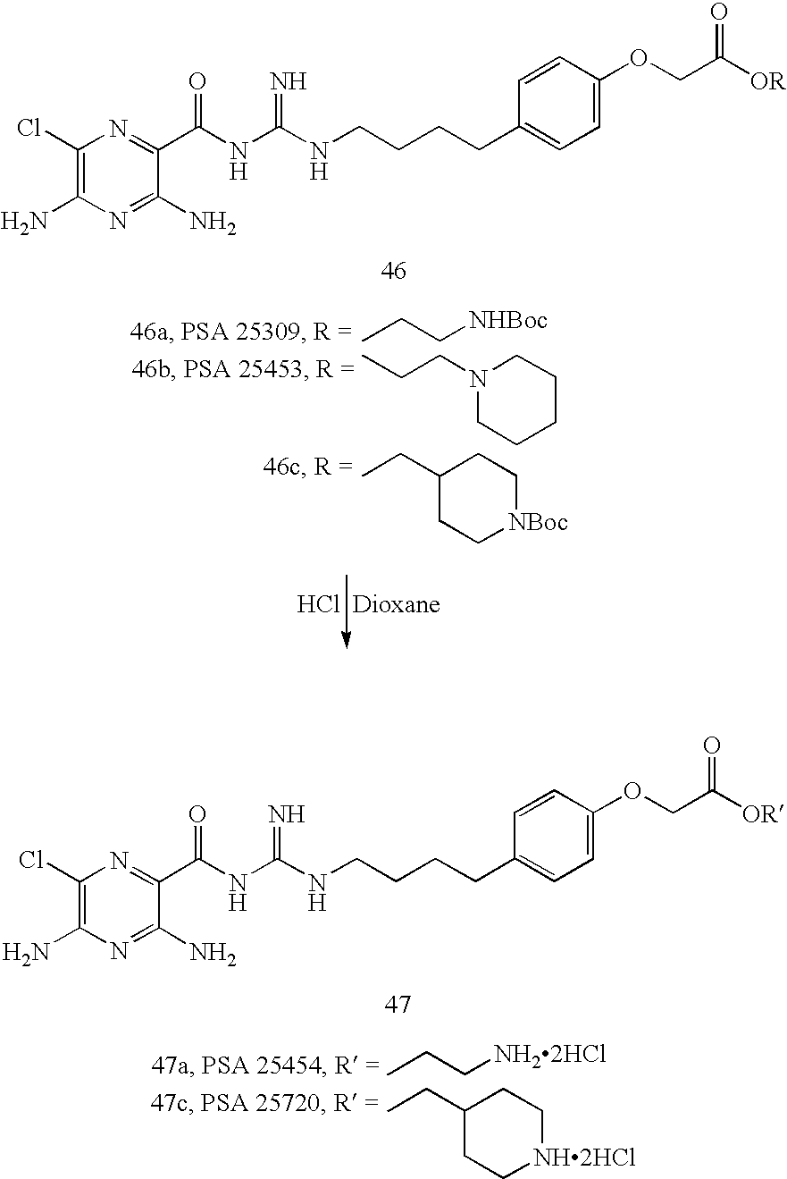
CCCN1CCCCC1.CCC[NHBoc].CCC1CC[NBoc]CC1.Cl.C1=C(OCC([OR])=O)C=CC(CCCCNC(NC(C2=NC(Cl)=C(N)N=C2N)=O)=N)=C1.CCC1CC[NH2HCl]CC1.CCC[NH22HCl].C1=C(OCC([OR])=O)C=CC(CCCCNC(NC(C2=NC(Cl)=C(N)N=C2N)=O)=N)=C1
